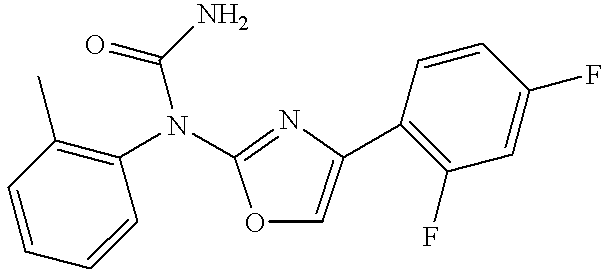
C1=CC(C)=C(N(C2=NC(C3=C(F)C=C(F)C=C3)=CO2)C(=O)N)C=C1
